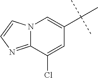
C12=NC=CN1C=C(C(C)(C)C)C=C2Cl
